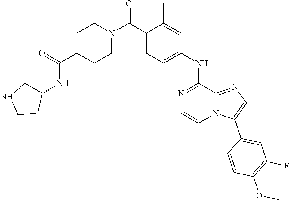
C1=CC(C2=CN=C3C(NC4=CC=C(C(N5CCC(C(=O)NC6CNCC6)CC5)=O)C(C)=C4)=NC=CN23)=CC(F)=C1OC
